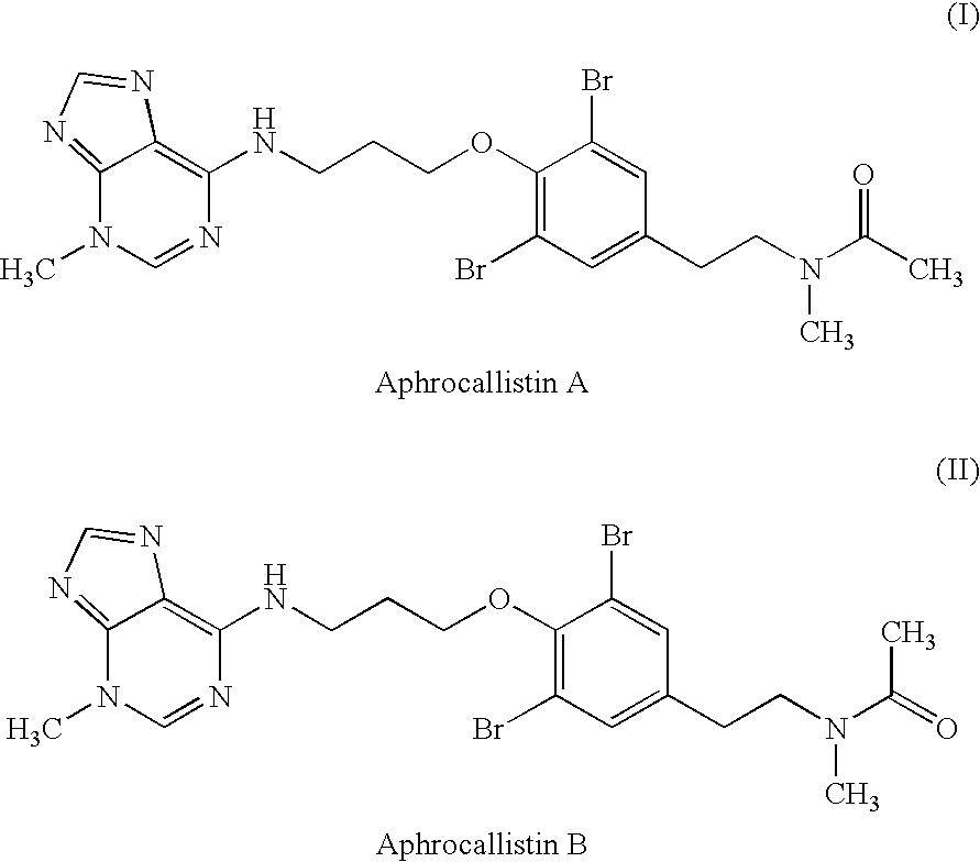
N1=CN(C)C2=NC=NC2=C1NCCCOC1=C(Br)C=C(CCN(C)C(=O)C)C=C1Br.N1=CN(C)C2=NC=NC2=C1NCCCOC1=C(Br)C=C(CCN(C)C(C)=O)C=C1Br
